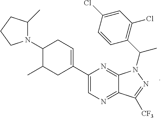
N1=C2C(=NC=C1C1=CCC(N3CCCC3C)C(C)C1)C([CF3])=NN2C(C1=C(Cl)C=C(Cl)C=C1)C
